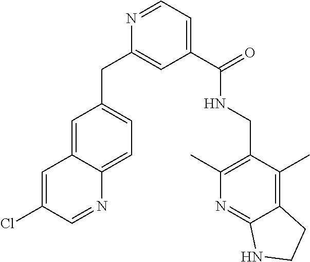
C1=C2C(=CC=C1CC1=CC(C(NCC3=C(C)N=C4C(=C3C)CCN4)=O)=CC=N1)N=CC(Cl)=C2
